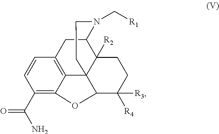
C1(C(N)=O)=C2C3=C(C=C1)CC1N(C[R1])CCC34C1([R2])CCC([R4])([R3])C4O2
